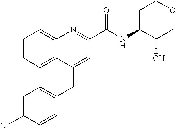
C1=C(Cl)C=CC(CC2=CC(C(NC3C(O)COCC3)=O)=NC3=CC=CC=C23)=C1
